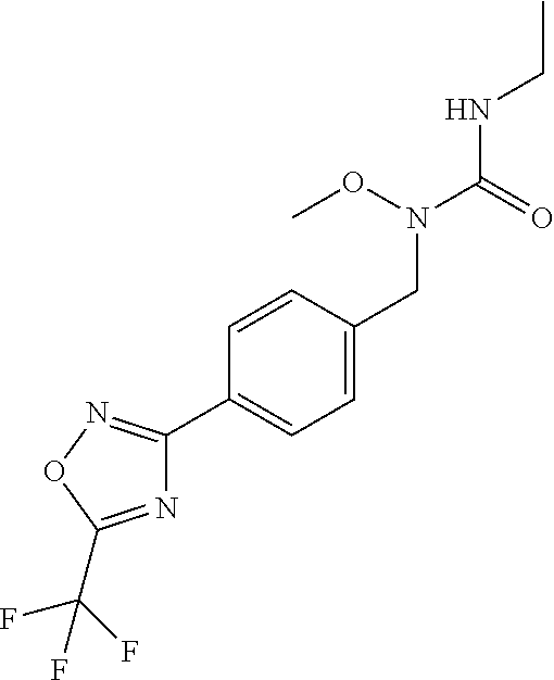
C(NC(N(CC1=CC=C(C2=NOC(C(F)(F)F)=N2)C=C1)OC)=O)C
